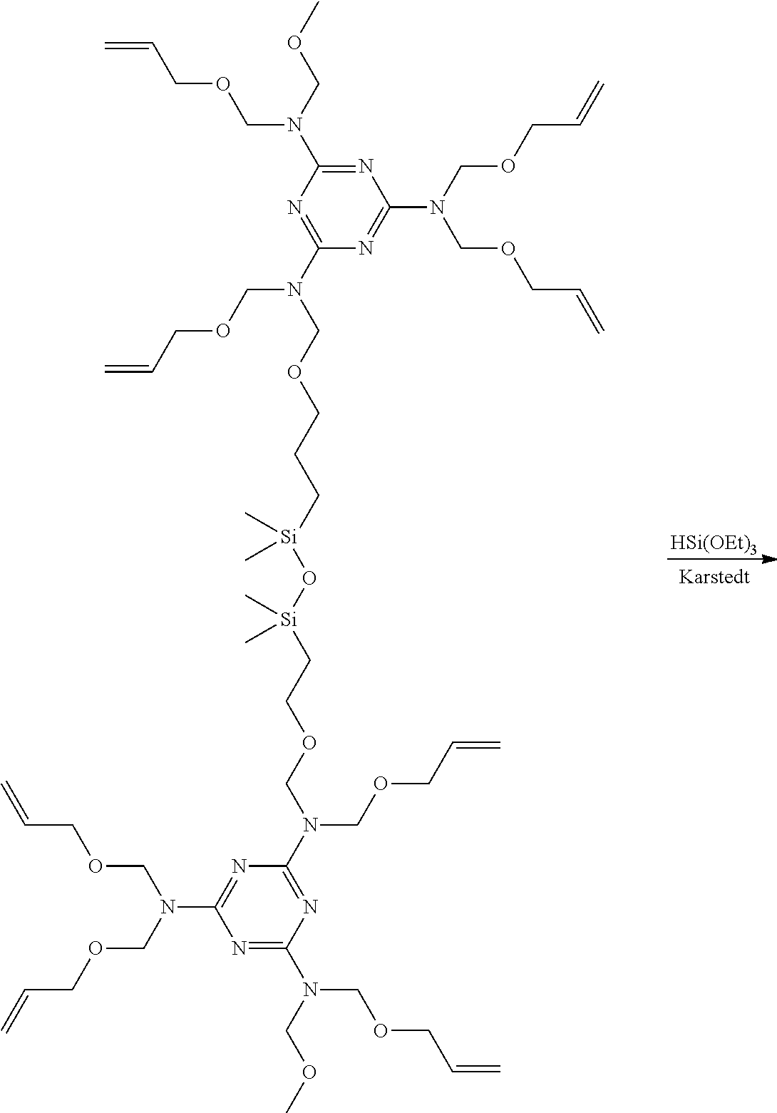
[HSi(OEt)3].C1(N(COCC=C)COCCC[Si](O[Si](C)(C)CCOCN(COCC=C)C2=NC(N(COCC=C)COC)=NC(N(COCC=C)COCC=C)=N2)(C)C)=NC(N(COCC=C)COC)=NC(N(COCC=C)COCC=C)=N1
